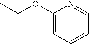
C1(OCC)=CC=CC=N1
